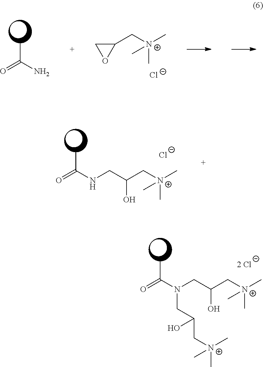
CC(N(CC(C[N+](C)(C)C)O)CC(C[N+](C)(C)C)O)=O.[2 Cl].CC(N)=O.C([N+](C)(C)C)C1CO1.[Cl-].CC(NCC(C[N+](C)(C)C)O)=O.[Cl-]
